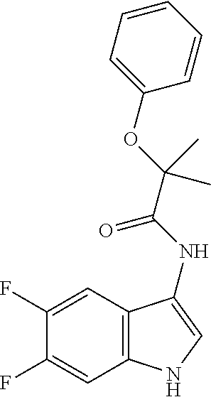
C1(F)=CC2=C(C=C1F)NC=C2NC(C(OC1=CC=CC=C1)(C)C)=O
